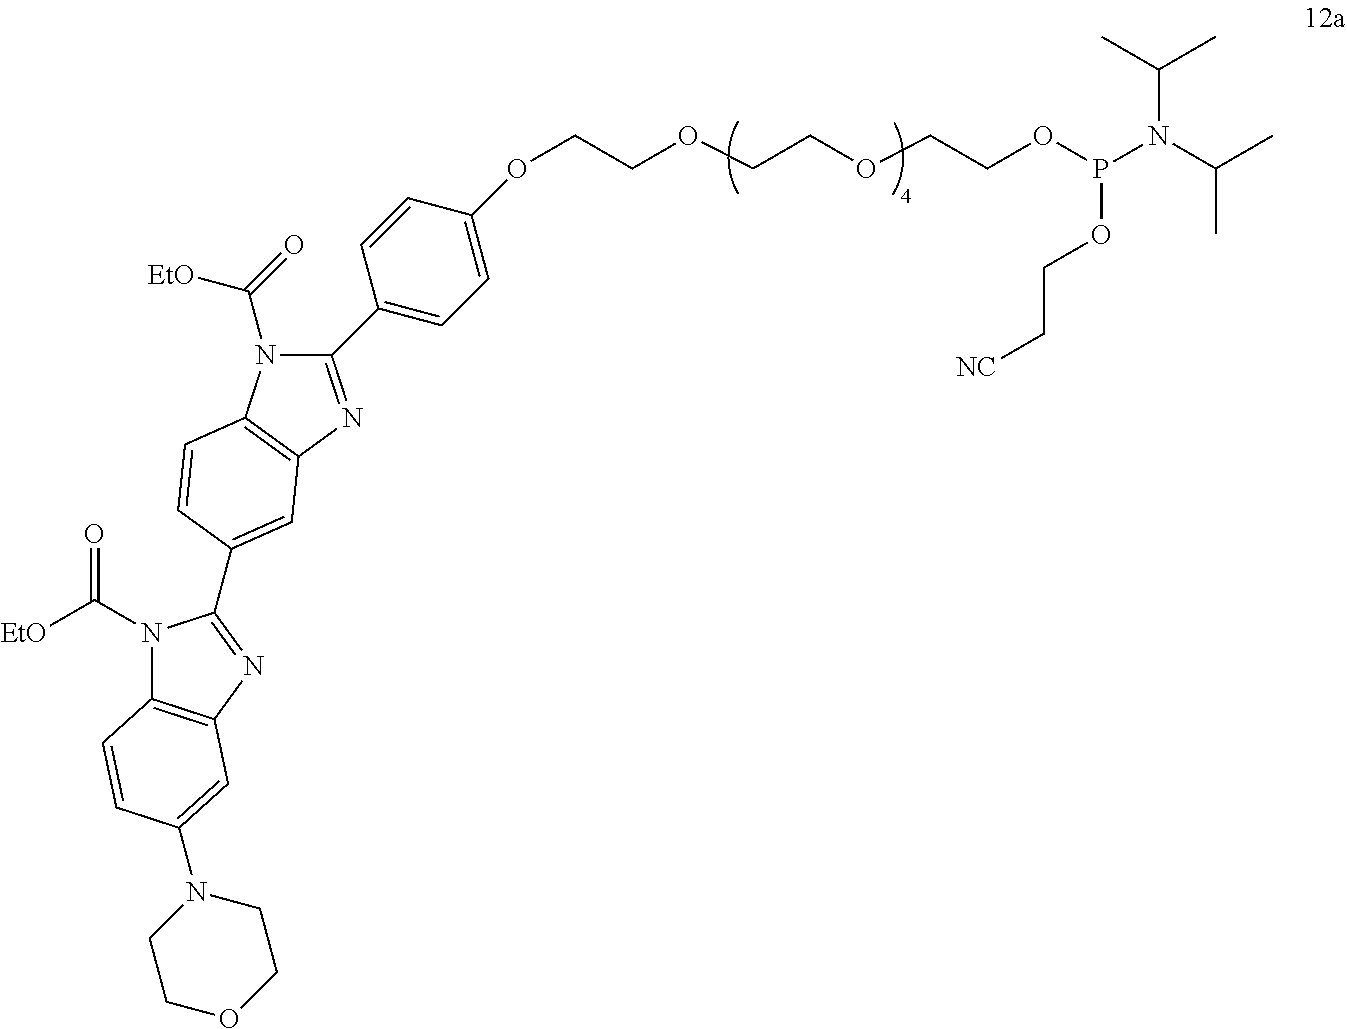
C12=C(N=C(C3=CC4=C(C=C3)N(C(=O)[EtO])C(C3=CC=C(OCCOCCOCCOP(N(C(C)C)C(C)C)OCC[NC])C=C3)=N4)N1C([EtO])=O)C=C(N1CCOCC1)C=C2
